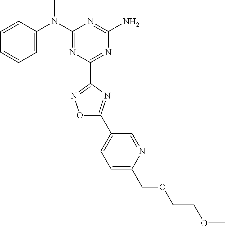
C1=CC(N(C2=NC(C3=NOC(C4=CC=C(COCCOC)N=C4)=N3)=NC(N)=N2)C)=CC=C1
